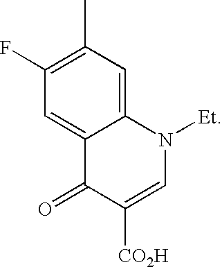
C1(F)=C(C)C=C2C(=C1)C(=O)C([CO2H])=CN2[Et]
